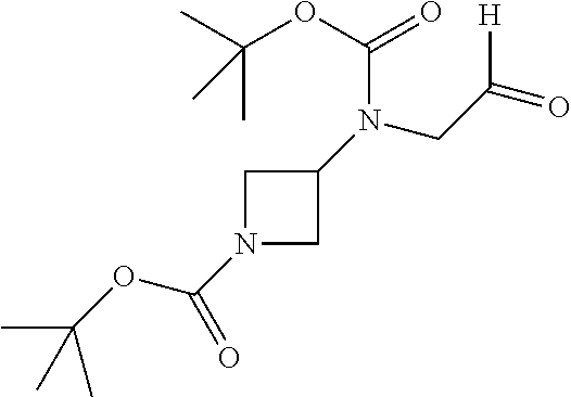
C1N(C(OC(C)(C)C)=O)CC1N(CC(=O)[H])C(OC(C)(C)C)=O
